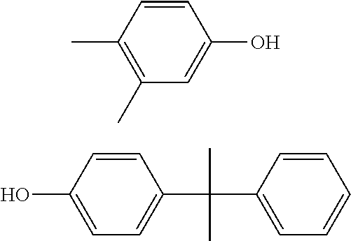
C1=CC(C)=C(C)C=C1O.C1=CC(O)=CC=C1C(C1=CC=CC=C1)(C)C
